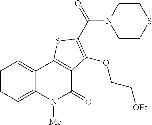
C1=CC=C2C(=C1)C1=C(C(=O)N2[Me])C(OCC[OEt])=C(C(=O)N2CCSCC2)S1
